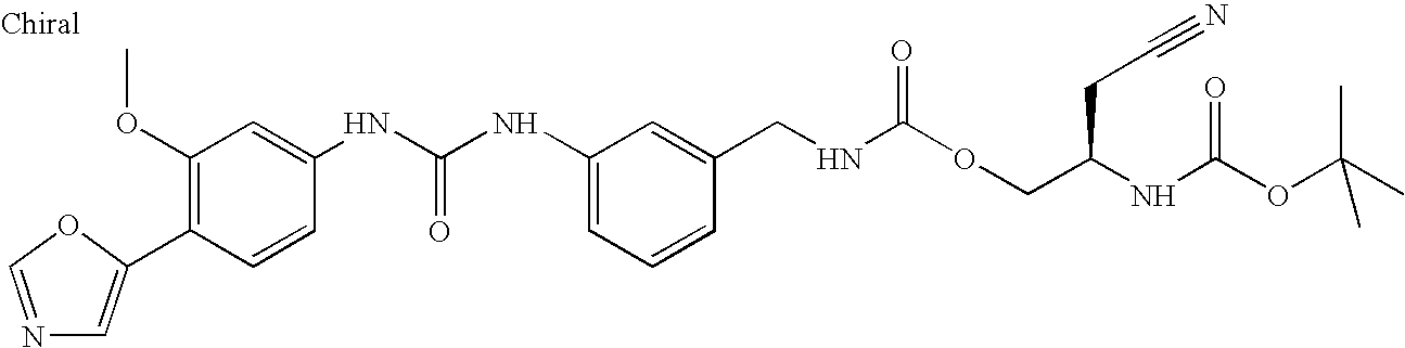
N1=COC(C2=C(OC)C=C(NC(NC3=CC=CC(CNC(OCC(NC(OC(C)(C)C)=O)CC#N)=O)=C3)=O)C=C2)=C1
